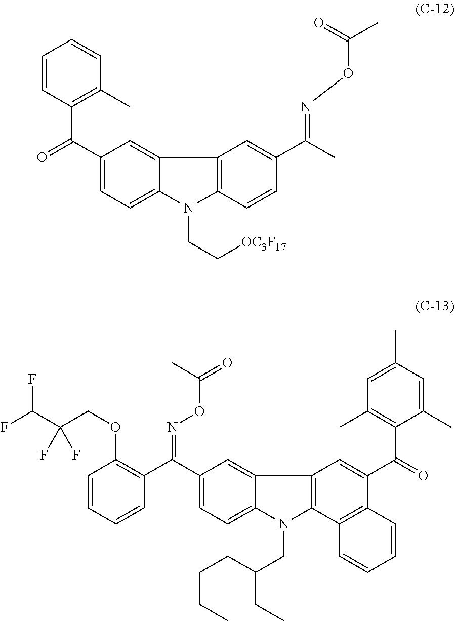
C1=CC=CC(C(C2=CC=C3C(=C2)C2=C(N3CC(CC)CCCC)C3=C(C(C(=O)C4=C(C)C=C(C)C=C4C)=C2)C=CC=C3)=NOC(C)=O)=C1OCC(F)(C(F)F)F.O=C(C1=CC=C2C(=C1)C1=C(N2CC[OC3F17])C=CC(C(C)=NOC(=O)C)=C1)C1=C(C)C=CC=C1
